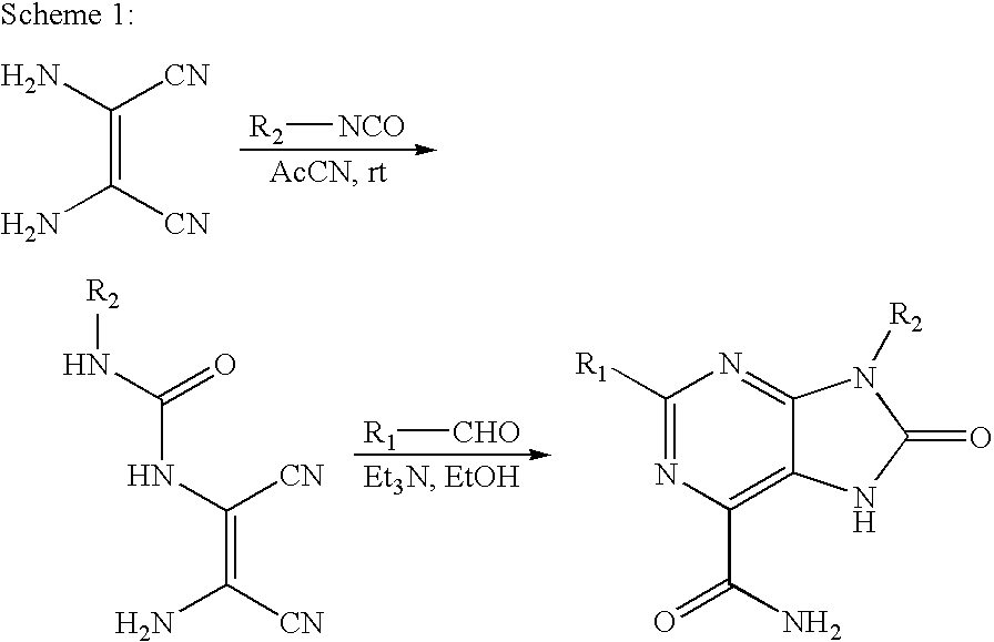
C(=C([CN])N)(N)[CN].[R2][NCO].[R1][CHO].C(=C([CN])N)(NC(N[R2])=O)[CN].C1([R1])=NC(C(N)=O)=C2C(=N1)N([R2])C(=O)N2
